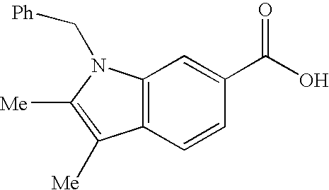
C12=C(C=CC(C(=O)O)=C1)C([Me])=C([Me])N2C[Ph]
